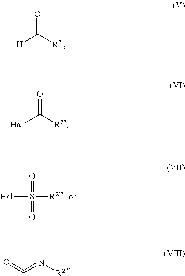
[R2]S(=O)(=O)[Hal].[H]C([R2])=O.[Hal]C([R2])=O.O=C=N[R2]
